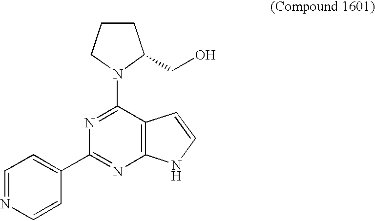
C1=NC=CC(C2=NC3=C(C(N4C(CO)CCC4)=N2)C=CN3)=C1
